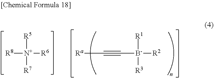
[R8][N+]([R6])([R5])[R7].[Ra]C#C[B-]([R2])([R1])[R3]
